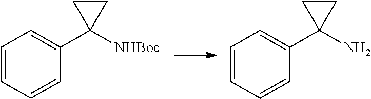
C1=CC=CC(C2([NHBoc])CC2)=C1.C1=CC=CC(C2(N)CC2)=C1
